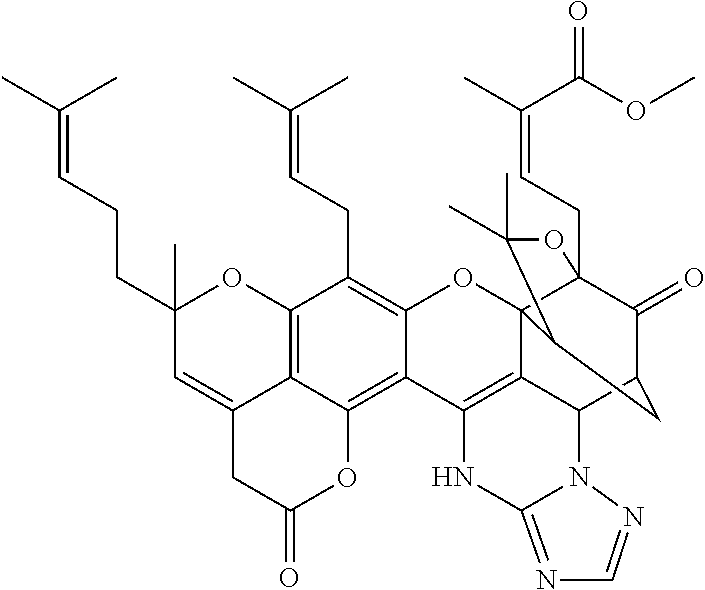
C12=C3C(=CC(CCC=C(C)C)(C)O1)CC(=O)OC3=C1C(=C2CC=C(C)C)OC23C4(CC=C(C)C(OC)=O)C(=O)C(CC2C(C)(C)O4)C2C3=C1NC1=NC=NN21
